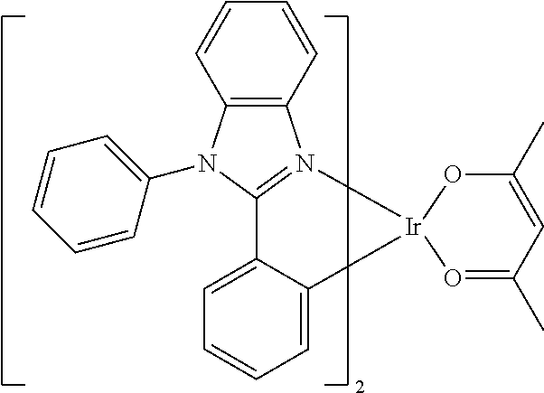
C12=C(C=CC=C1)N1=C(C3=CC=CC=C3[Ir]13O=C(C)C=C(C)O3)N2C1=CC=CC=C1
